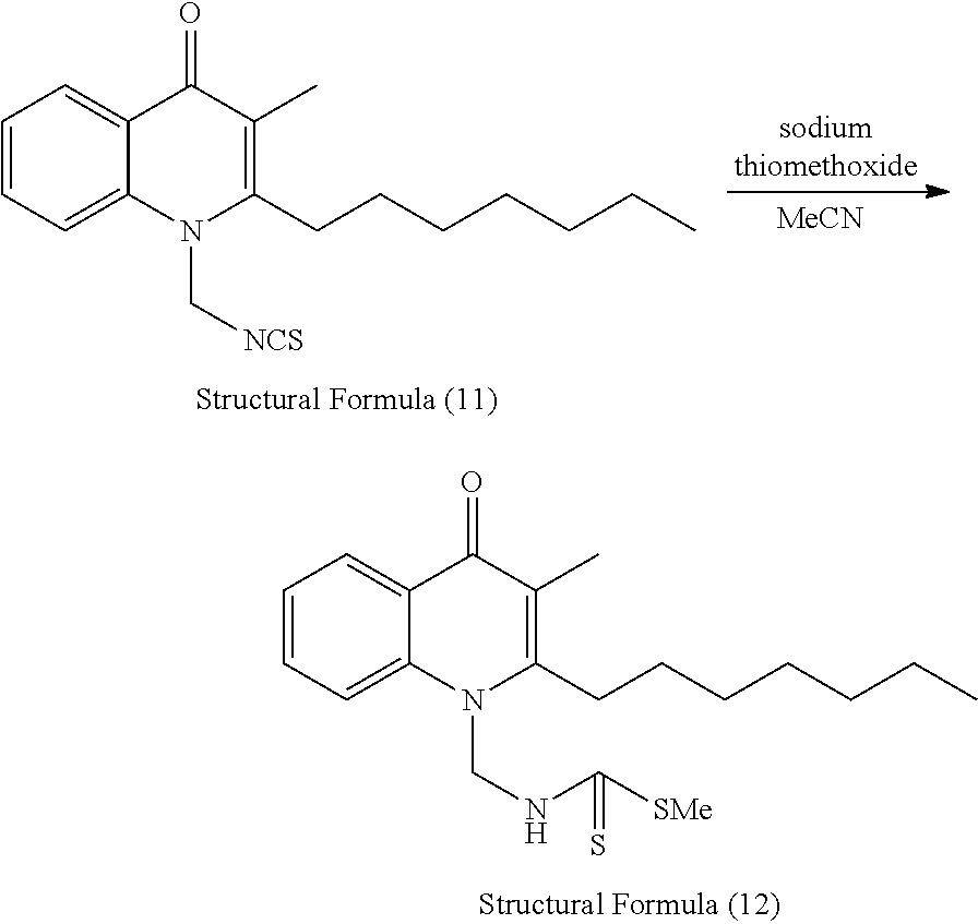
C1=CC=C2C(=C1)C(=O)C(C)=C(CCCCCCC)N2CNC(=S)[SMe].[sodiumthiomethoxide].[MeCN].C1=CC=C2C(=C1)C(=O)C(C)=C(CCCCCCC)N2C[NCS]
